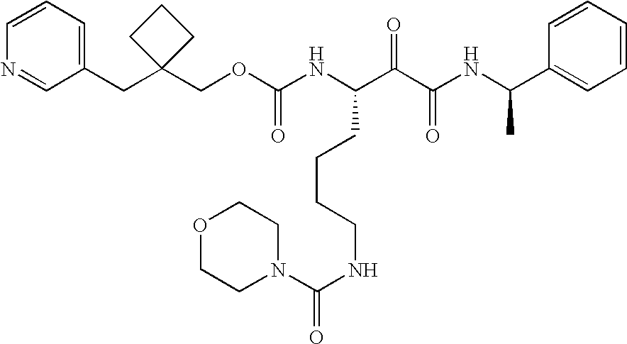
N(C(C(C(NC(C1=CC=CC=C1)C)=O)=O)CCCCNC(=O)N1CCOCC1)C(OCC1(CC2=CC=CN=C2)CCC1)=O
